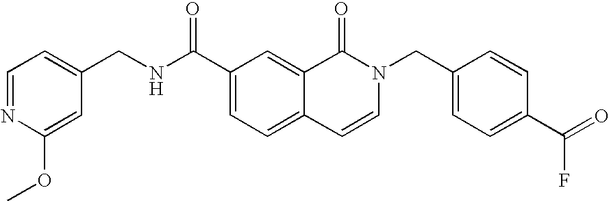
C1=NC(OC)=CC(CNC(C2=CC=C3C(=C2)C(=O)N(CC2=CC=C(C(=O)F)C=C2)C=C3)=O)=C1
